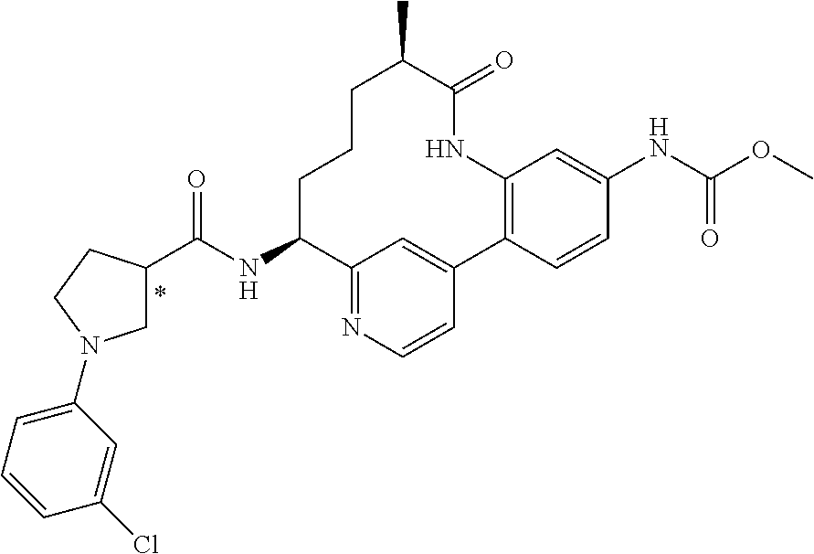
C1C(C(NC2C3=NC=CC(=C3)C3=C(NC(=O)C(C)CCC2)C=C(NC(OC)=O)C=C3)=O)CCN1C1=CC=CC(Cl)=C1
